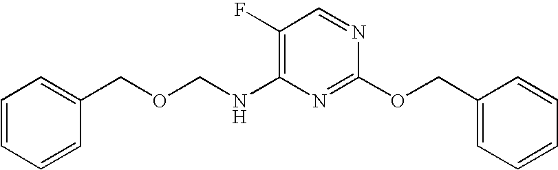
C1(F)=C(NCOCC2=CC=CC=C2)N=C(OCC2=CC=CC=C2)N=C1
